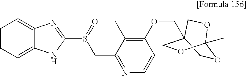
C1C2(COC3=C(C)C(CS(C4=NC5=CC=CC=C5N4)=O)=NC=C3)COC(C)(O1)OC2
